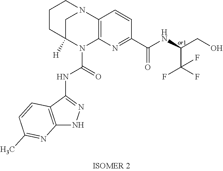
C1CC2([H])CN(C1)C1=C(N2C(=O)NC2=NNC3=C2C=CC(C)=N3)N=C(C(=O)NC(CO)C(F)(F)F)C=C1
